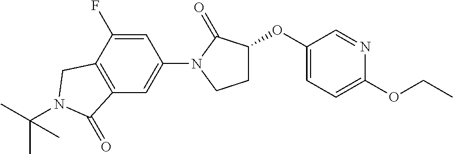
C1(OC2CCN(C3=CC4=C(C(F)=C3)CN(C(C)(C)C)C4=O)C2=O)=CC=C(OCC)N=C1
